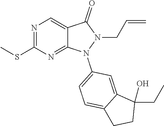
S(C1=NC=C2C(=N1)N(C1=CC=C3C(=C1)C(CC)(O)CC3)N(CC=C)C2=O)C
